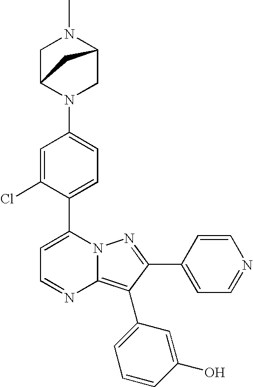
C1(C2=CC=C(N3CC4N(C)CC3C4)C=C2Cl)=CC=NC2=C(C3=CC=CC(O)=C3)C(C3=CC=NC=C3)=NN12
